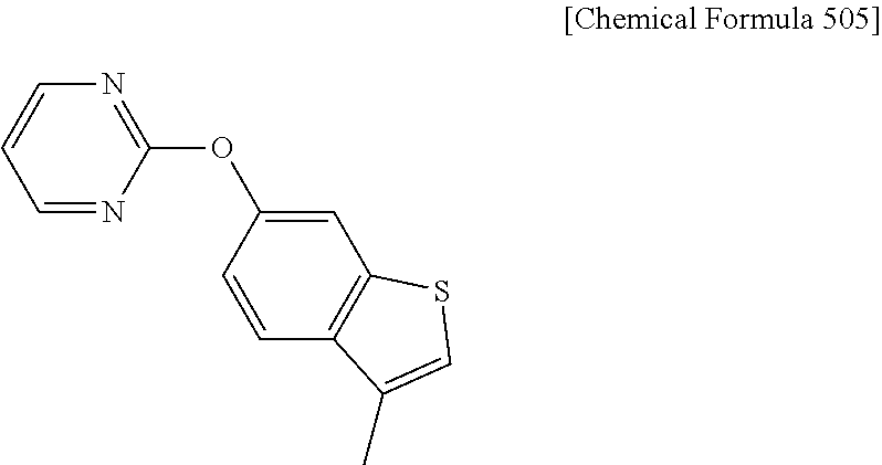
N1=C(OC2=CC3=C(C=C2)C(C)=CS3)N=CC=C1
